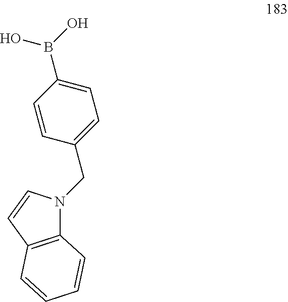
C1=CC(CN2C3=C(C=C2)C=CC=C3)=CC=C1B(O)O
